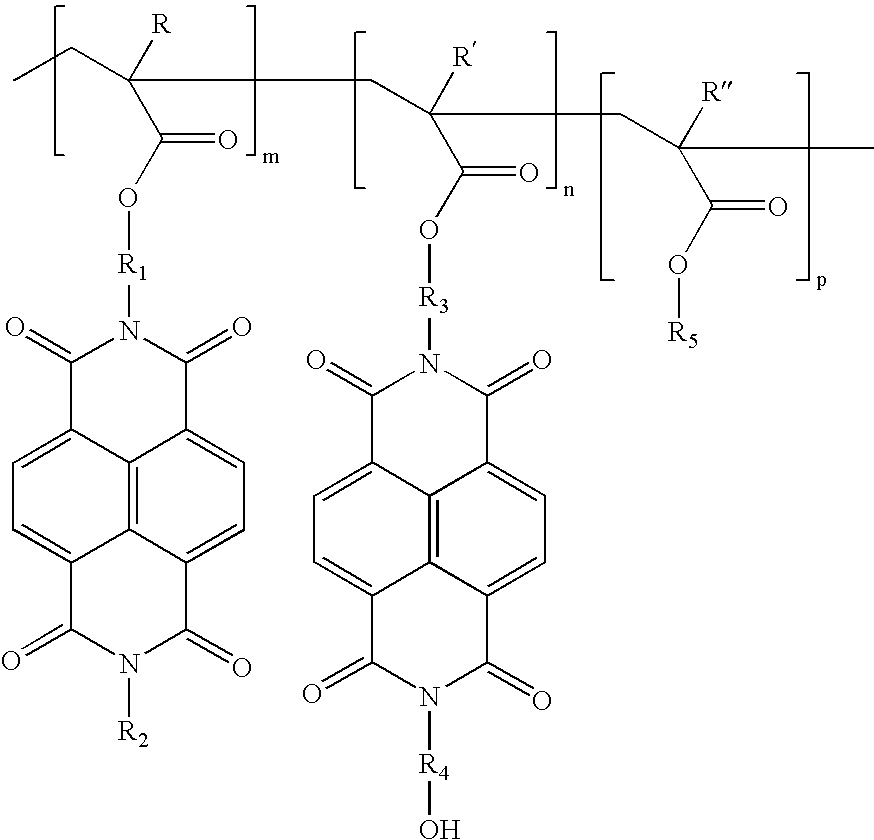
C1=C2C3=C4C(=C1)C(=O)N([R2])C(=O)C4=CC=C3C(=O)N([R1]OC(C([R])(CC)CC(C(=O)O[R3]N1C(=O)C3=CC=C4C5=C3C(=CC=C5C(=O)N([R4]O)C4=O)C1=O)([R])CC(C)([R])C(=O)O[R5])=O)C2=O
